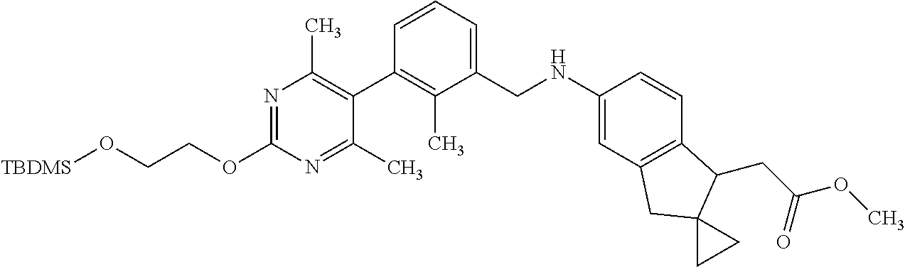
N1=C(OCCO[TBDMS])N=C(C)C(C2=C(C)C(CNC3=CC4=C(C=C3)C(CC(=O)OC)C3(C4)CC3)=CC=C2)=C1C
